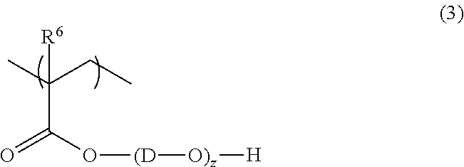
[R6]C(C(O[(D][O)z][H])=O)(CC)C
